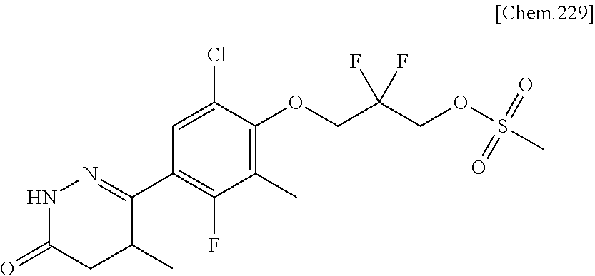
C1(C2=NNC(=O)CC2C)=C(F)C(C)=C(OCC(COS(C)(=O)=O)(F)F)C(Cl)=C1
